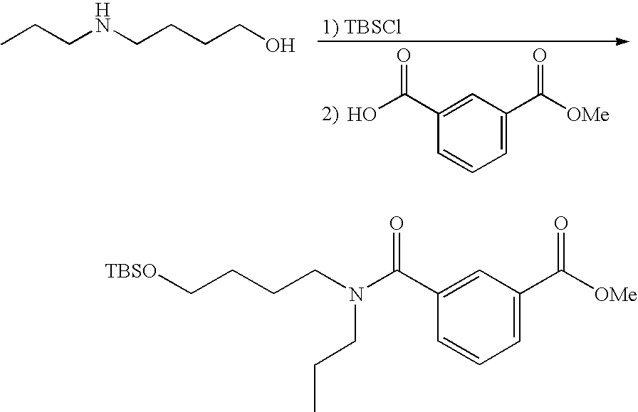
C1=C(C([OMe])=O)C=C(C(O)=O)C=C1.CCCNCCCCO.C1=C(C([OMe])=O)C=C(C(N(CCCC[TBSO])CCC)=O)C=C1
